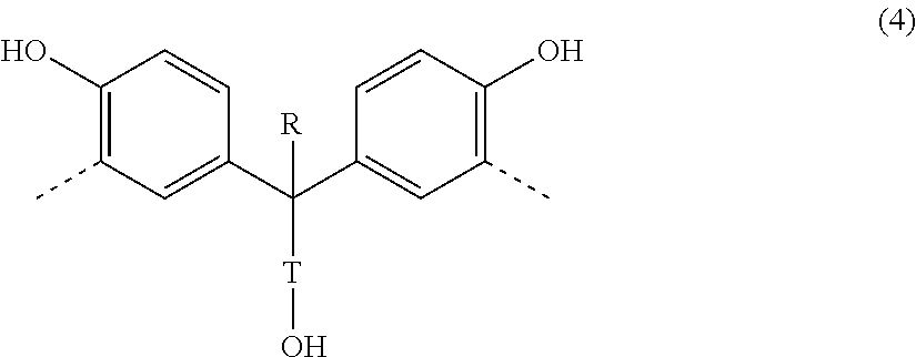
C1(O)=C(C)C=C(C(C2=CC(C)=C(O)C=C2)([T]O)[R])C=C1
